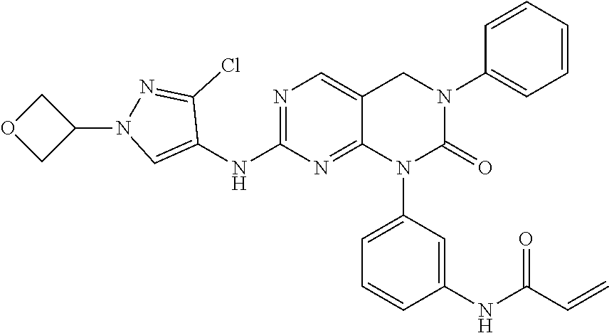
C1(NC2=NC=C3C(=N2)N(C2=CC=CC(NC(C=C)=O)=C2)C(=O)N(C2=CC=CC=C2)C3)=CN(C2COC2)N=C1Cl
